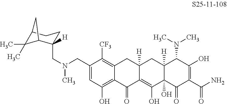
C1=C(CN(C)CC2([H])C3C(C)(C)C(CC2)C3)C([CF3])=C2C(=C1O)C(=O)C1=C(O)C3(O)C([H])(CC1([H])C2)C(N(C)C)C(O)=C(C(N)=O)C3=O
